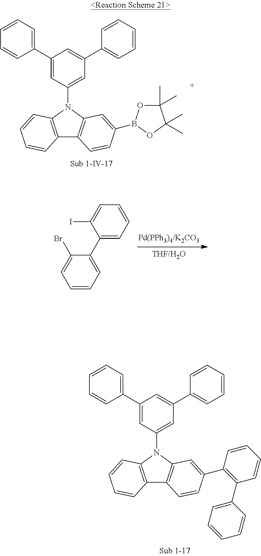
C1(C2=CC=CC=C2Br)=CC=CC=C1I.C12=C(N(C3=CC(C4=CC=CC=C4)=CC(C4=CC=CC=C4)=C3)C3=C1C=CC(B1OC(C)(C)C(C)(C)O1)=C3)C=CC=C2.C12=C(N(C3=CC(C4=CC=CC=C4)=CC(C4=CC=CC=C4)=C3)C3=C1C=CC(C1=C(C4=CC=CC=C4)C=CC=C1)=C3)C=CC=C2
